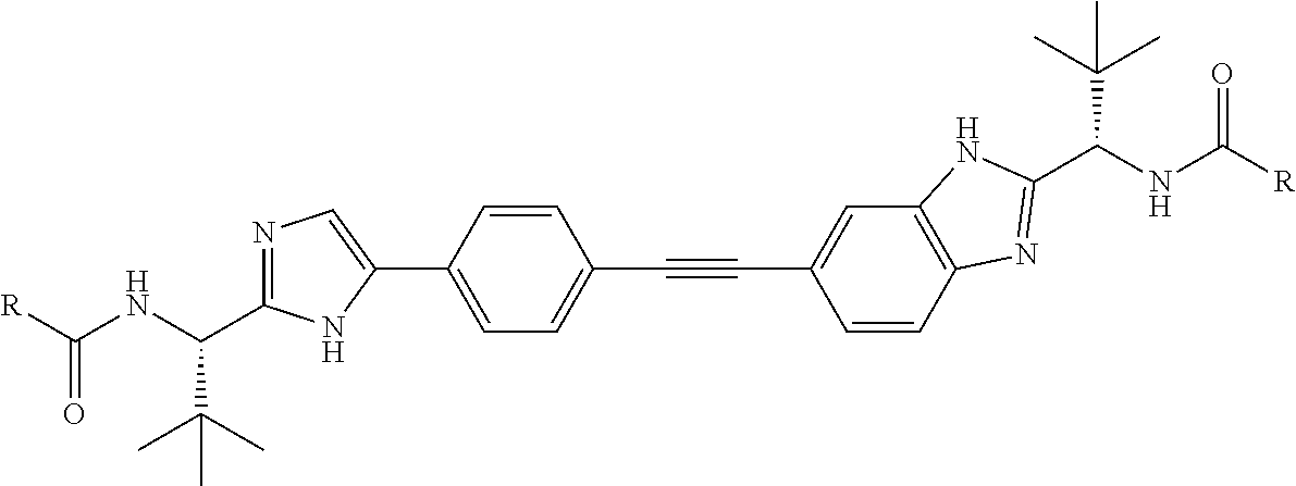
C1=CC2=C(C=C1C#CC1=CC=C(C3=CN=C(C(NC([R])=O)C(C)(C)C)N3)C=C1)NC(C(NC([R])=O)C(C)(C)C)=N2
